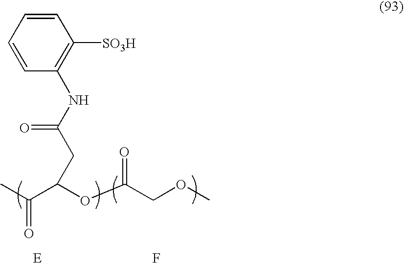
CC(=O)C(OC(COC)=O)CC(=O)NC1=C([SO3H])C=CC=C1.F
